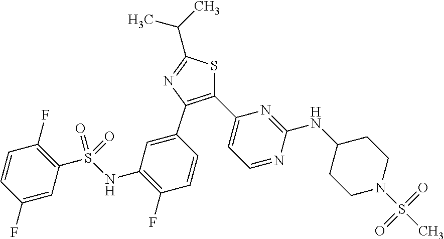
C1(F)=CC(S(NC2=C(F)C=CC(C3=C(C4=CC=NC(NC5CCN(S(C)(=O)=O)CC5)=N4)SC(C(C)C)=N3)=C2)(=O)=O)=C(F)C=C1
